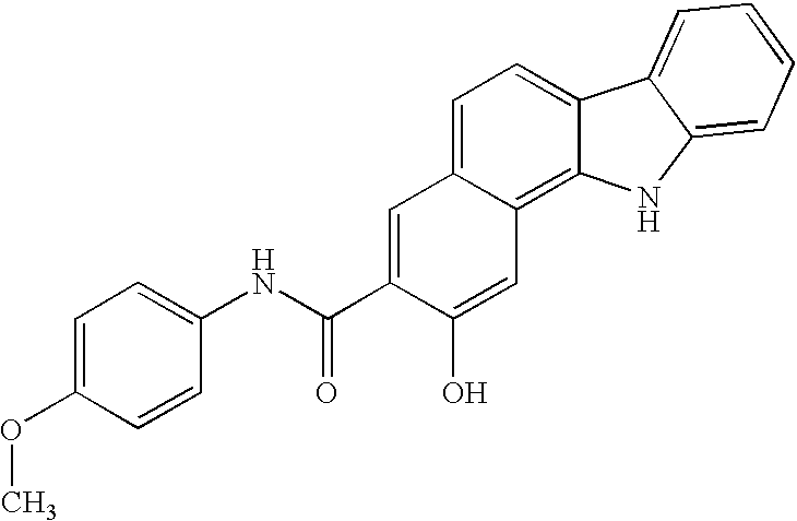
C1=C(OC)C=CC(NC(C2=CC3=CC=C4C(=C3C=C2O)NC2=CC=CC=C42)=O)=C1
